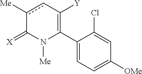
C1(C2=C([Y])cc([Me])C(=[X])N2[Me])=CC=C([OMe])C=C1Cl
